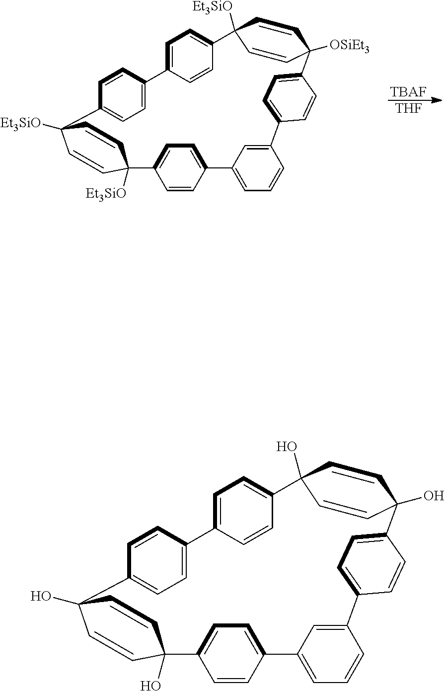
[TBAF].[THF].C1=CC2=CC(=C1)C1=CC=C(C=C1)C1([Et3SiO])C=CC([Et3SiO])(C3=CC=C(C=C3)C3=CC=C(C=C3)C3([Et3SiO])C=CC([OSiEt3])(C=C3)C3=CC=C2C=C3)C=C1.C1=CC2=CC(=C1)C1=CC=C(C=C1)C1(O)C=CC(O)(C3=CC=C(C=C3)C3=CC=C(C=C3)C3(O)C=CC(O)(C=C3)C3=CC=C2C=C3)C=C1
